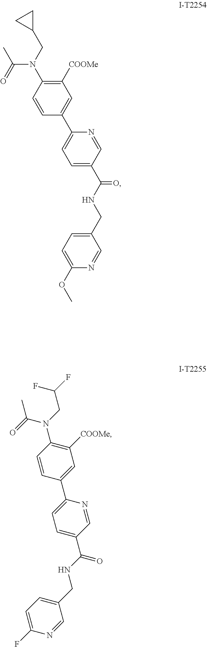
C1(OC)=CC=C(CNC(C2=CC=C(C3=CC([COOMe])=C(N(CC4CC4)C(C)=O)C=C3)N=C2)=O)C=N1.C(NC(C1=CC=C(C2=CC([COOMe])=C(N(C(=O)C)CC(F)F)C=C2)N=C1)=O)C1=CC=C(F)N=C1
